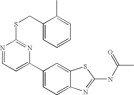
C1(C2=CC=C3C(=C2)SC(NC(C)=O)=N3)=CC=NC(SCC2=CC=CC=C2C)=N1
